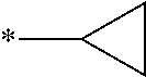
C1(*)CC1
